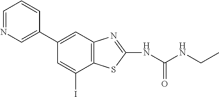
C1=NC=C(C2=CC3=C(C(I)=C2)SC(NC(NCC)=O)=N3)C=C1
